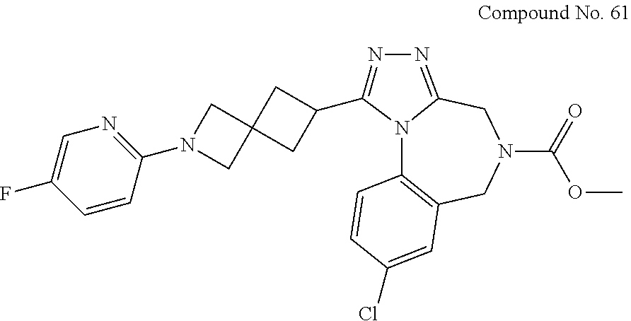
N12C3=C(CN(C(=O)OC)CC1=NN=C2C1CC2(CN(C4=NC=C(F)C=C4)C2)C1)C=C(Cl)C=C3
